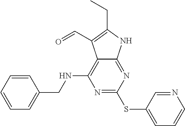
N1=C(SC2=CC=CN=C2)N=C2C(=C1NCC1=CC=CC=C1)C(C=O)=C(CC)N2
